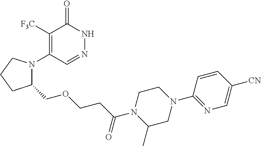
C1([F3C])=C(N2C(COCCC(=O)N3C(C)CN(C4=NC=C([CN])C=C4)CC3)CCC2)C=NNC1=O
